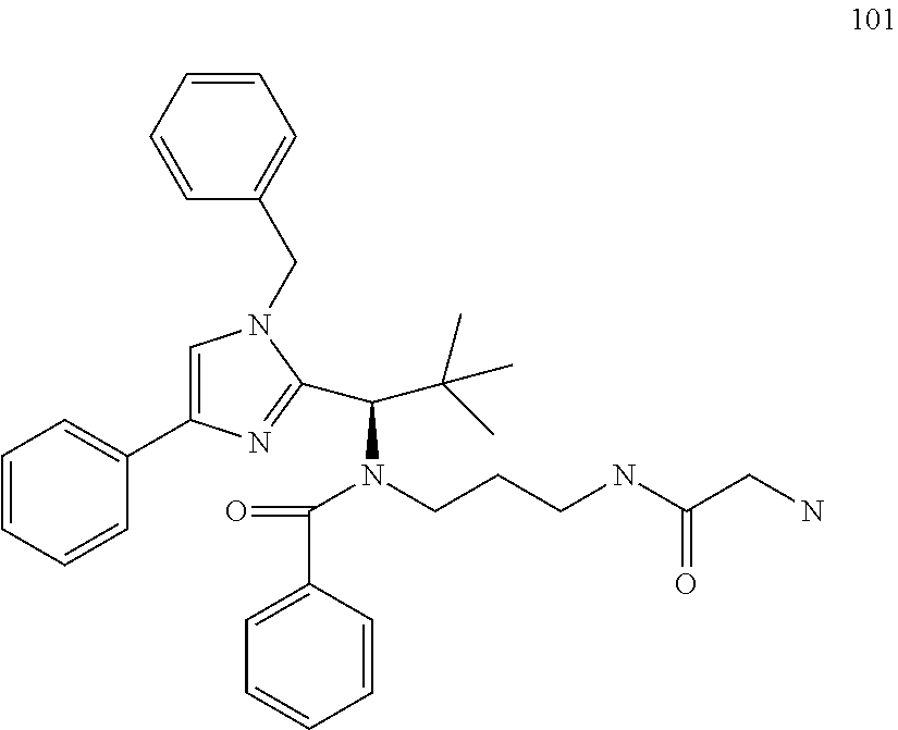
C1=CC(CN2C=C(C3=CC=CC=C3)N=C2C(C(C)(C)C)N(C(C2=CC=CC=C2)=O)CCCNC(CN)=O)=CC=C1
